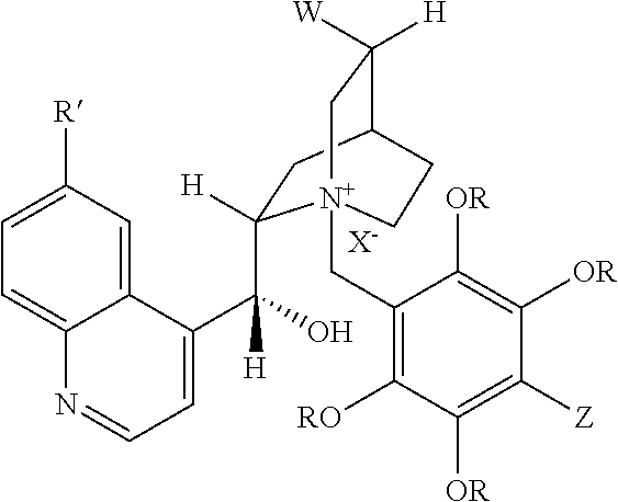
[X-].C1=C([R])C=C2C(=C1)N=CC=C2C([H])(O)C1([H])CC2C([W])([H])C[N+]1(CC1=C([RO])C([OR])=C([Z])C([OR])=C1[OR])CC2
